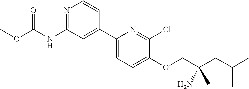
C1(C2=CC=C(OCC(CC(C)C)(N)C)C(Cl)=N2)=CC(NC(OC)=O)=NC=C1
